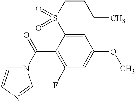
C(C1=C(F)C=C(OC)C=C1S(CCCC)(=O)=O)(=O)N1C=CN=C1
